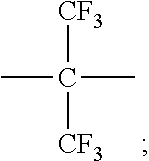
CC([CF3])(C)[CF3]
